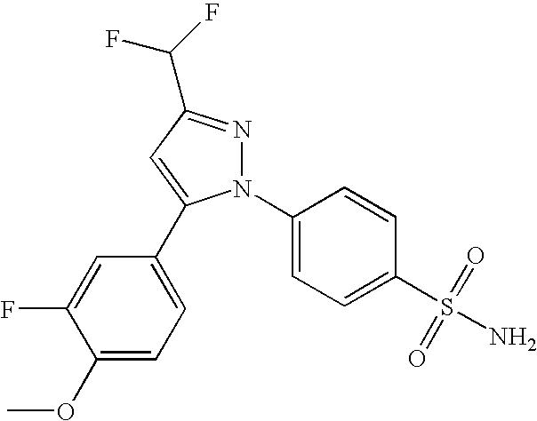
C1(OC)=CC=C(C2=CC(C(F)F)=NN2C2=CC=C(S(N)(=O)=O)C=C2)C=C1F
